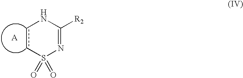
C1([R2])=NS(=O)(=O)ccN1.[A]
